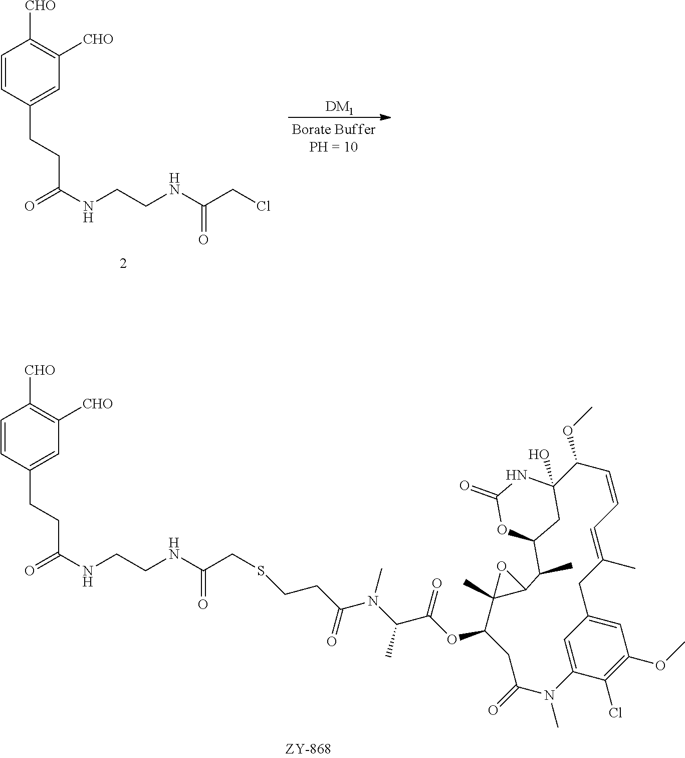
[DM1].C1=CC(CCC(=O)NCCNC(CCl)=O)=CC([CHO])=C1[CHO].C1=CC(CCC(=O)NCCNC(CSCCC(=O)N(C)C(C(=O)OC2C3(C)C(O3)C(C)C3CC(O)(C(OC)C=CC=C(C)CC4=CC(OC)=C(Cl)C(=C4)N(C)C(=O)C2)NC(=O)O3)C)=O)=CC([CHO])=C1[CHO]
